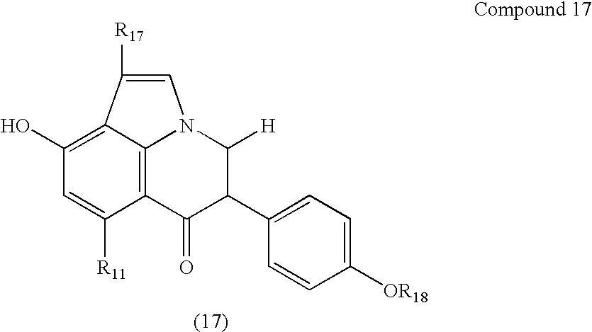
C1(O)=C2C3=C(C([R11])=C1)C(=O)C(C1=CC=C([OR18])C=C1)C([H])N3C=C2[R17]
